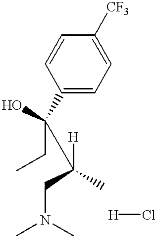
CN(C)CC([H])(C(CC)(C1=CC=C([CF3])C=C1)O)C.[H]Cl
